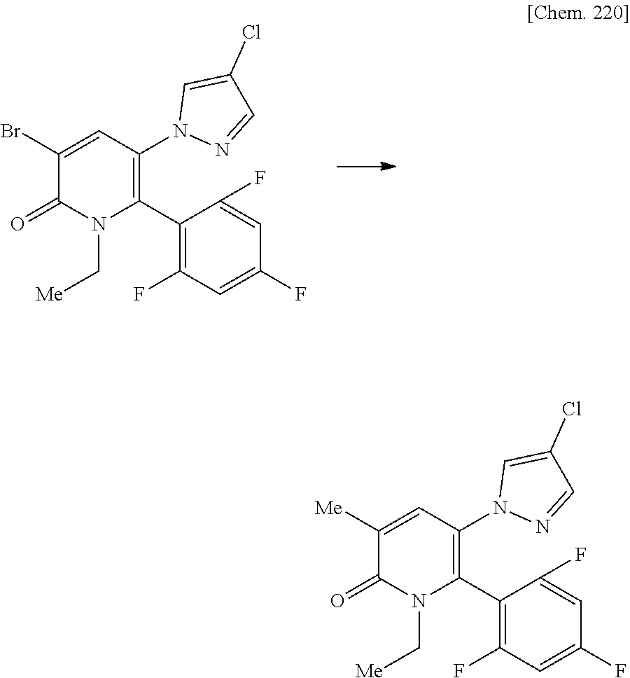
C1(Br)=CC(N2N=CC(Cl)=C2)=C(C2=C(F)C=C(F)C=C2F)N(C[Me])C1=O.C1([Me])=CC(N2N=CC(Cl)=C2)=C(C2=C(F)C=C(F)C=C2F)N(C[Me])C1=O
